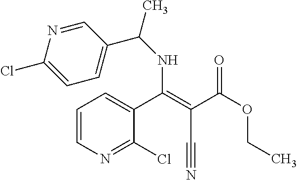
C1=CN=C(Cl)C(C(=C(C#N)C(OCC)=O)NC(C2=CC=C(Cl)N=C2)C)=C1
